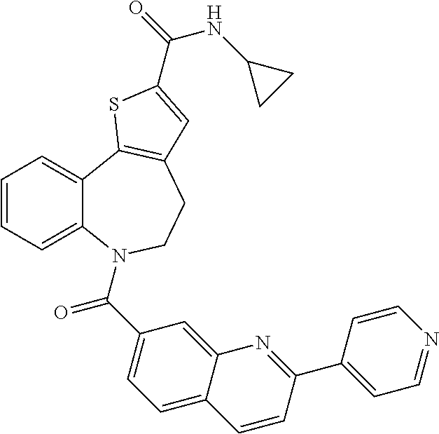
C1=CC=C2C(=C1)C1=C(CCN2C(C2=CC=C3C(=C2)N=C(C2=CC=NC=C2)C=C3)=O)C=C(C(=O)NC2CC2)S1
